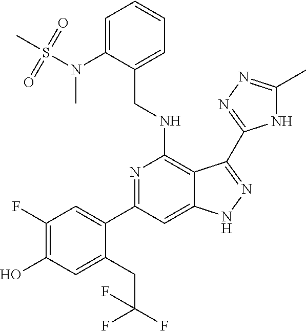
C(NC1=C2C(=CC(C3=CC(F)=C(O)C=C3CC(F)(F)F)=N1)NN=C2C1=NN=C(C)N1)C1=CC=CC=C1N(S(C)(=O)=O)C
